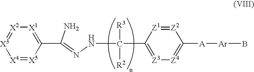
[X4]1=[X5]C(C(N)=NNC([R3])([R2])C2=[Z3][Z4]=C([A][Ar]B)[Z2]=[Z1]2)=[X1][X2]=[X3]1
